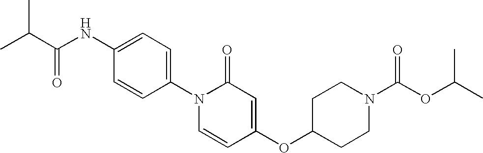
C1(NC(C(C)C)=O)=CC=C(N2C=CC(OC3CCN(C(OC(C)C)=O)CC3)=CC2=O)C=C1
